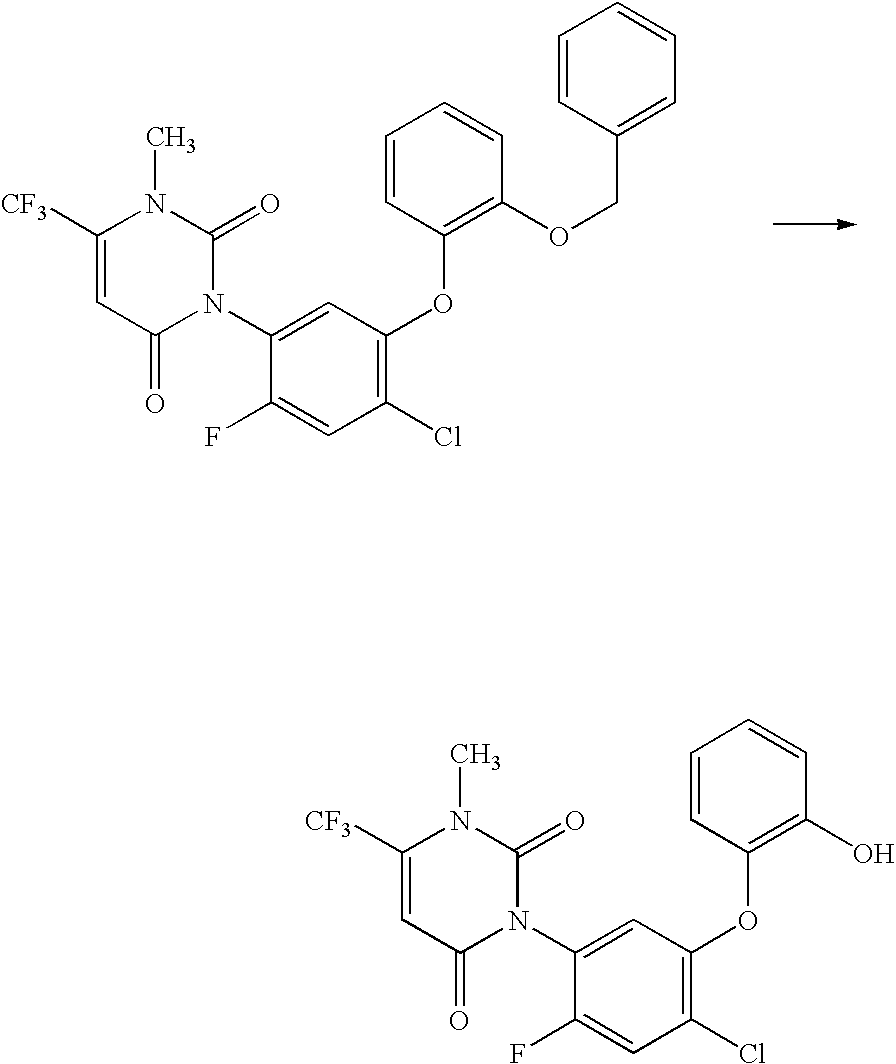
C1([CF3])=CC(=O)N(C2=CC(OC3=C(OCC4=CC=CC=C4)C=CC=C3)=C(Cl)C=C2F)C(=O)N1C.C1([CF3])=CC(=O)N(C2=CC(OC3=C(O)C=CC=C3)=C(Cl)C=C2F)C(=O)N1C
